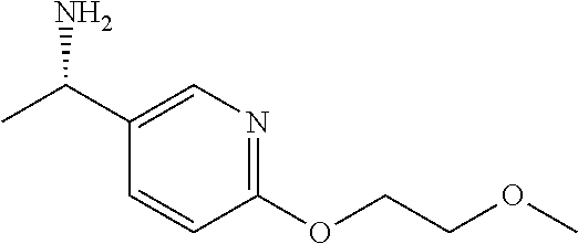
C1(C(C)N)=CN=C(OCCOC)C=C1
